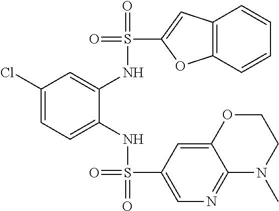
C1(Cl)=CC=C(NS(=O)(C2=CN=C3C(=C2)OCCN3C)=O)C(NS(=O)(C2=CC3=C(O2)C=CC=C3)=O)=C1
